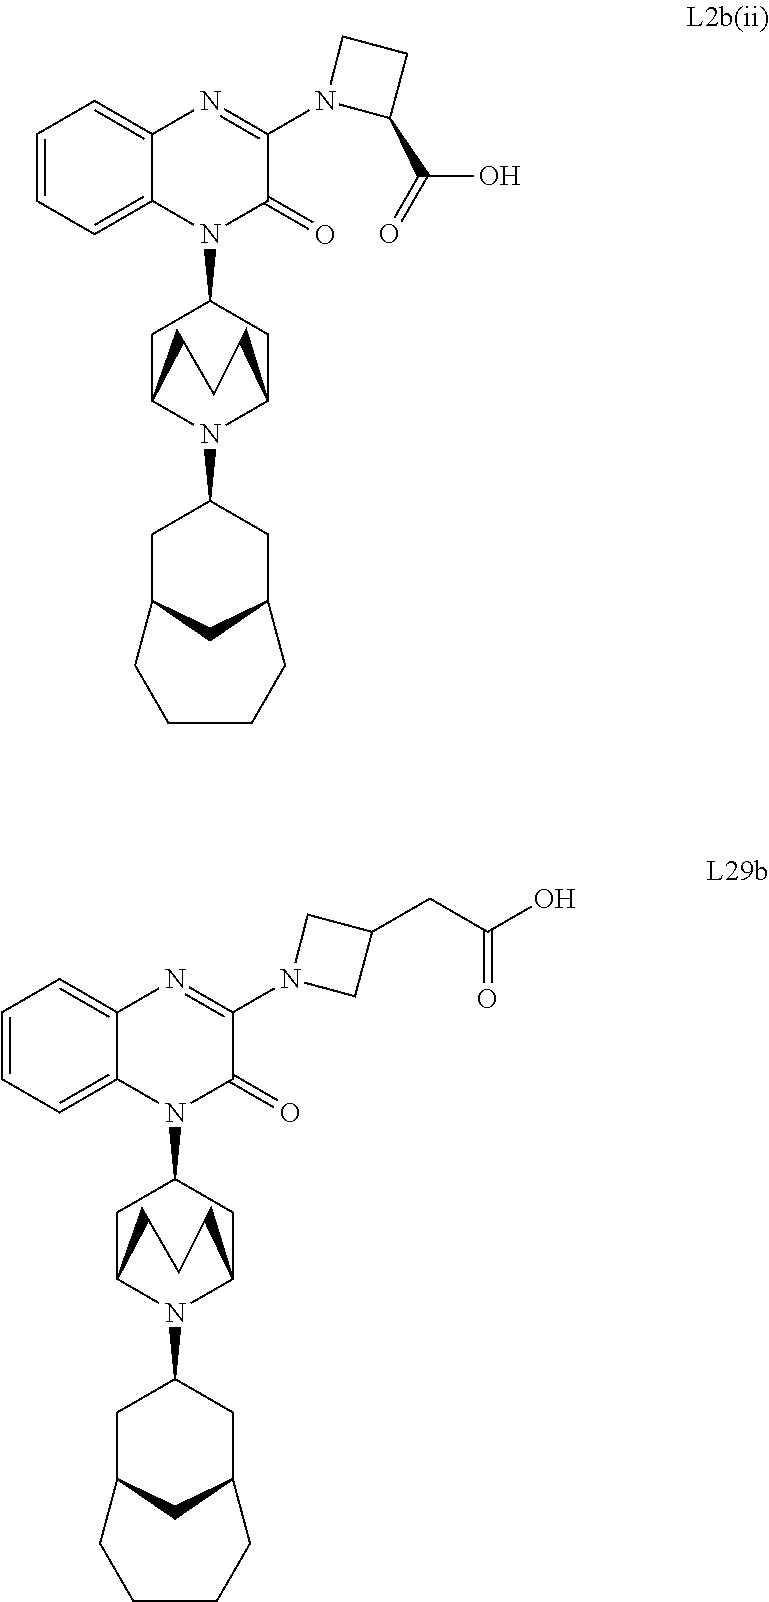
C1=CC=C2C(=C1)N=C(N1CC(CC(O)=O)C1)C(=O)N2C1CC2N(C3CC4CC(C3)CCCC4)C(C1)CCC2.C1=CC=C2C(=C1)N=C(N1C(C(=O)O)CC1)C(=O)N2C1CC2N(C3CC4CC(C3)CCCC4)C(C1)CCC2
